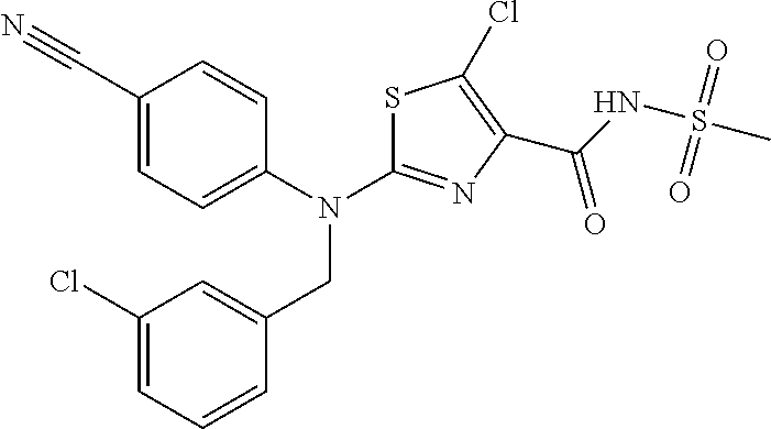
C1(C#N)=CC=C(N(C2=NC(C(NS(C)(=O)=O)=O)=C(Cl)S2)CC2=CC(Cl)=CC=C2)C=C1
